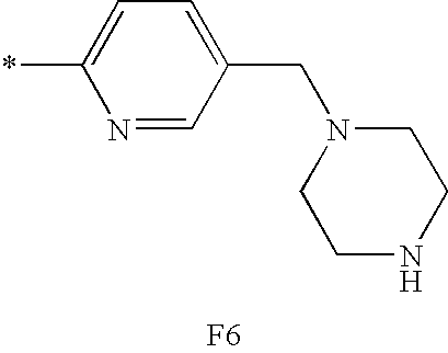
[F6].C1CNCCN1CC1=CC=C(*)N=C1
